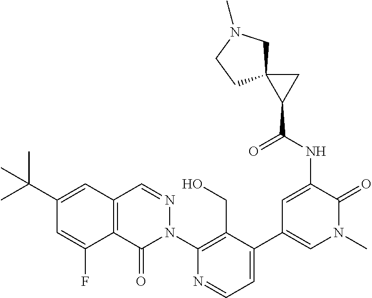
C12=C(C(=O)N(C3=C(CO)C(C4=CN(C)C(=O)C(NC(C5CC56CN(C)CC6)=O)=C4)=CC=N3)N=C1)C(F)=CC(C(C)(C)C)=C2
